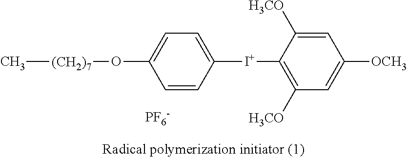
C[(CH2)7]OC1=CC=C([I+]C2=C([H3CO])C=C([OCH3])C=C2[H3CO])C=C1.[PF6-]
